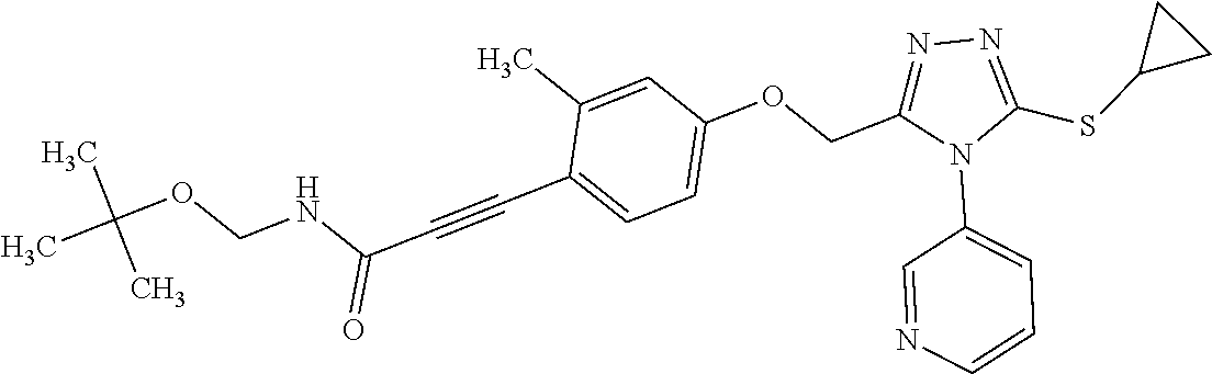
C1=C(C)C(C#CC(=O)NCOC(C)(C)C)=CC=C1OCC1=NN=C(SC2CC2)N1C1=CC=CN=C1
